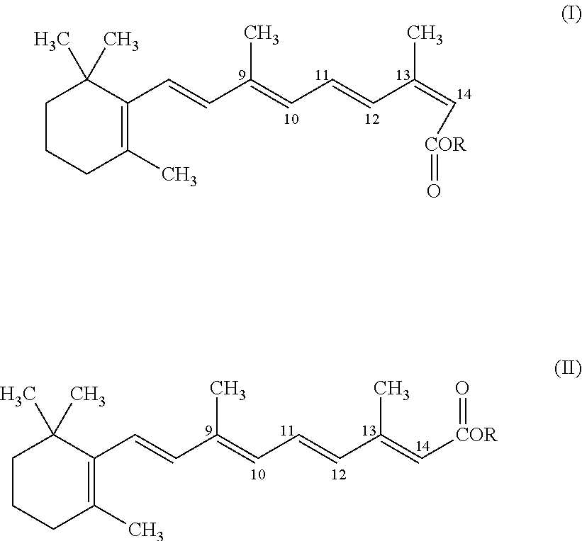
C1(C)(C)CCCC(C)=C1C=CC(=CC=CC(=C[COR]=O)C)C.C1(C)(C)CCCC(C)=C1C=CC(=CC=CC(=C[COR]=O)C)C
